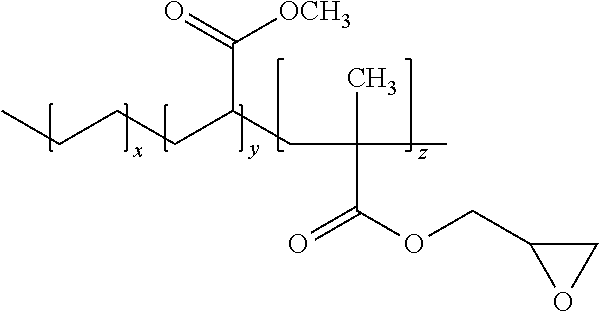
CCCCC(CC(C)(C)C(=O)OCC1CO1)C(=O)[OCH3]
